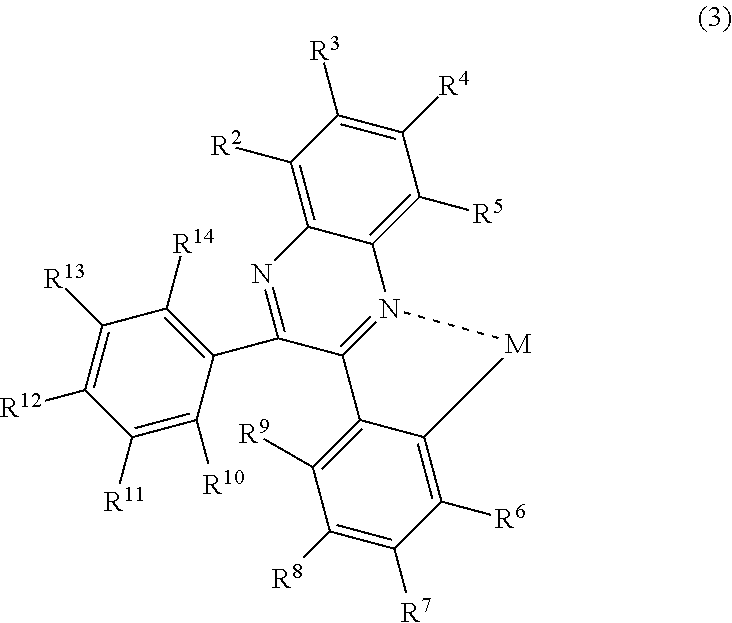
N1=C(C2=C([R14])C([R13])=C([R12])C([R11])=C2[R10])C2=N(C3=C([R5])C([R4])=C([R3])C([R2])=C13)[M]C1=C([R6])C([R7])=C([R8])C([R9])=C21
